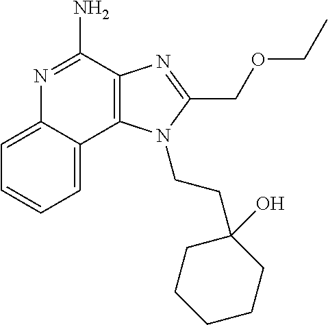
C1=CC=C2C(=C1)N=C(N)C1=C2N(CCC2(O)CCCCC2)C(COCC)=N1
